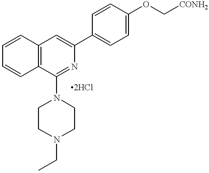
C1=CC2=C(C=C1)C(N1CCN(CC)CC1)=NC(C1=CC=C(OC[CONH2])C=C1)=C2
